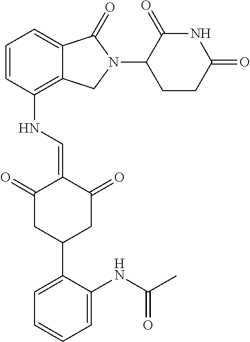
C1=CC(NC=C2C(=O)CC(C3=CC=CC=C3NC(C)=O)CC2=O)=C2C(=C1)C(=O)N(C1CCC(=O)NC1=O)C2
